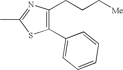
C1(C2=CC=CC=C2)=C(CCC[Me])N=C(C)S1
